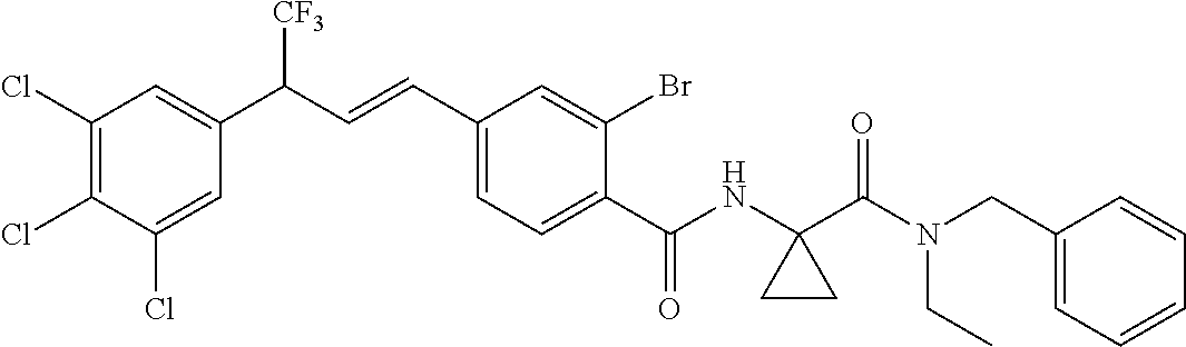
C1(Cl)=C(Cl)C(Cl)=CC(C(C=CC2=CC=C(C(NC3(C(N(CC4=CC=CC=C4)CC)=O)CC3)=O)C(Br)=C2)[CF3])=C1
